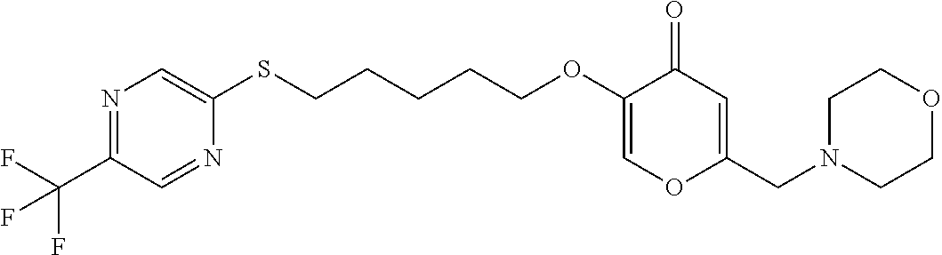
N1=C(C(F)(F)F)C=NC(SCCCCCOC2=COC(CN3CCOCC3)=CC2=O)=C1
